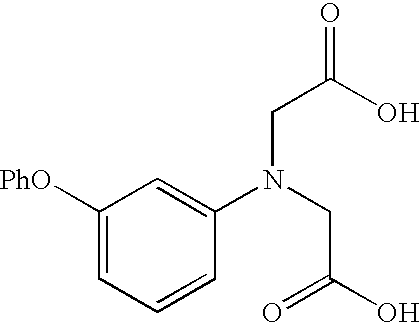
C1([PhO])=CC=CC(N(CC(=O)O)CC(O)=O)=C1
